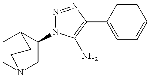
C1(N2N=NC(C3=CC=CC=C3)=C2N)CN2CCC1CC2
